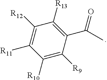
C1([R12])=C([R11])C([R10])=C([R9])C(C(C)=O)=C1[R13]
